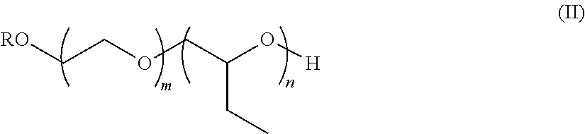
C(COCC(O[H])CC)[RO]
